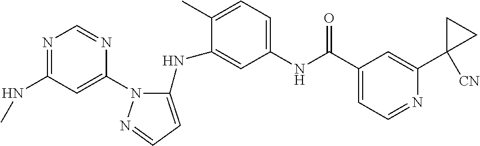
N1=C(NC)C=C(N2C(NC3=CC(NC(C4=CC=NC(C5([CN])CC5)=C4)=O)=CC=C3C)=CC=N2)N=C1
